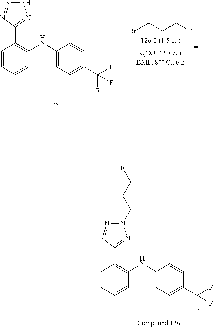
C1=CC=CC(NC2=CC=C(C(F)(F)F)C=C2)=C1C1=NN(CCCF)N=N1.C1=CC=CC(NC2=CC=C(C(F)(F)F)C=C2)=C1C1=NNN=N1.BrCCCF
